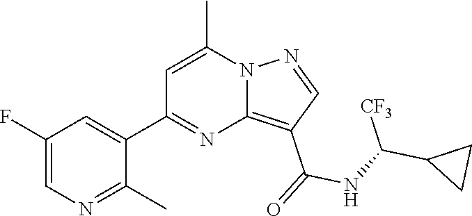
C12=C(C(=O)NC(C3CC3)[CF3])C=NN1C(C)=CC(C1=CC(F)=CN=C1C)=N2
